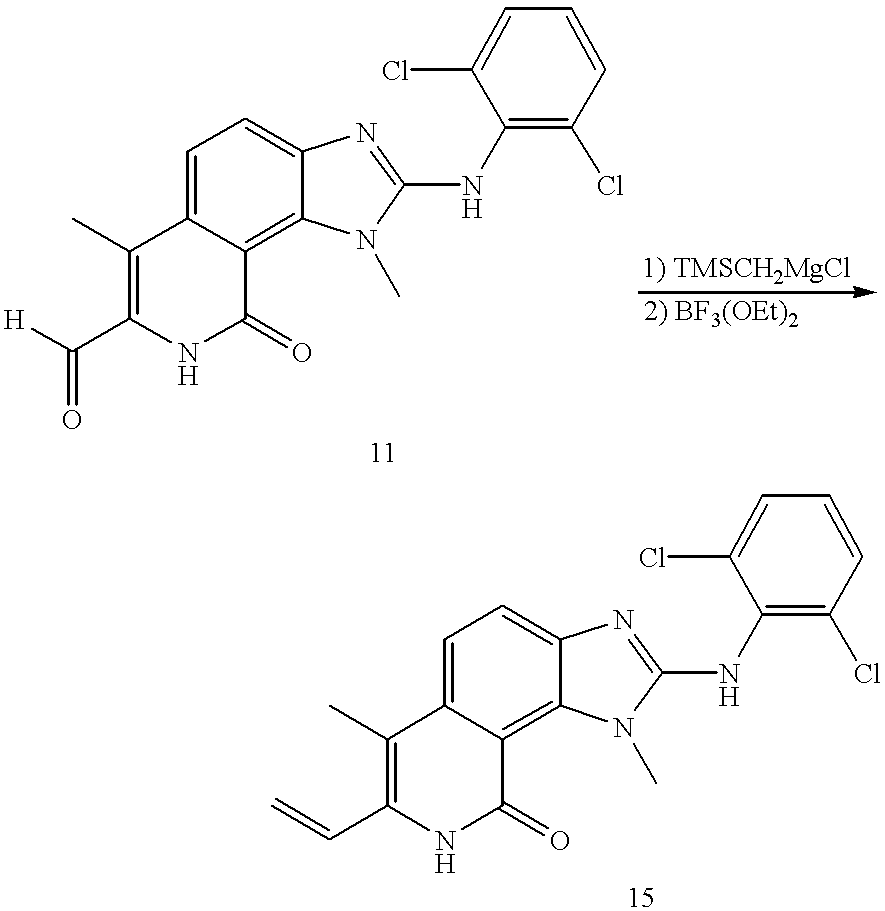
[H]C(C1=C(C)C2=CC=C3C(=C2C(=O)N1)N(C)C(NC1=C(Cl)C=CC=C1Cl)=N3)=O.C=CC1=C(C)C2=CC=C3C(=C2C(=O)N1)N(C)C(NC1=C(Cl)C=CC=C1Cl)=N3
